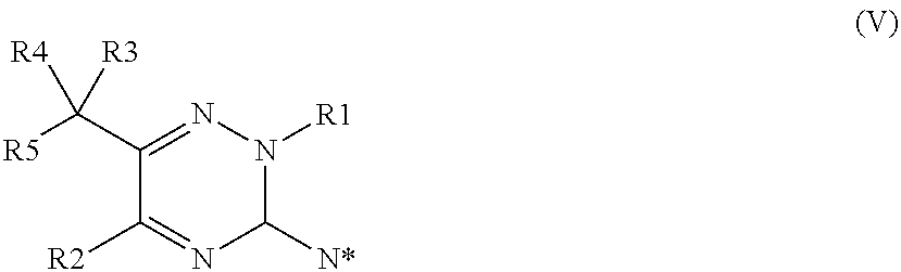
C1([R2])=NC([N*])N([R1])N=C1C([R5])([R4])[R3]
